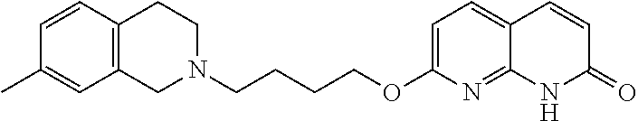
C1N(CCCCOC2=CC=C3C(=N2)NC(=O)C=C3)CCC2=C1C=C(C)C=C2
